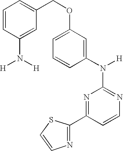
N1=C(N([H])C2=CC(OCC3=CC=CC(N([H])[H])=C3)=CC=C2)N=C(C2=NC=CS2)C=C1
